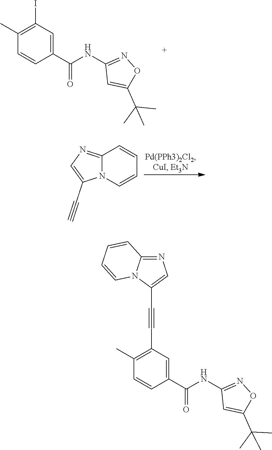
C12=NC=C(C#C)N1C=CC=C2.N1=C(NC(C2=CC(I)=C(C)C=C2)=O)C=C(C(C)(C)C)O1.C1=CC2=NC=C(C#CC3=C(C)C=CC(C(=O)NC4=NOC(C(C)(C)C)=C4)=C3)N2C=C1
